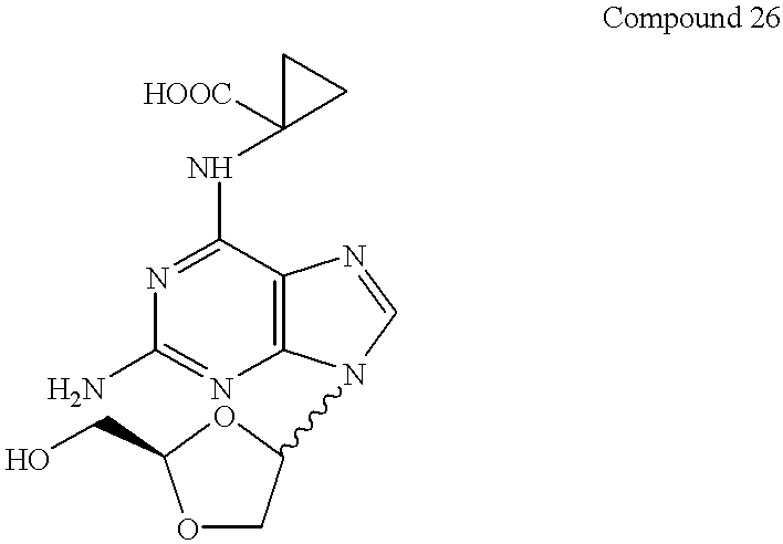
O1CC(N2C3=C(C(NC4([HOOC])CC4)=NC(N)=N3)N=C2)OC1CO
